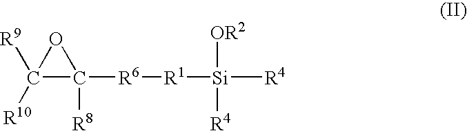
[R6]([R1][Si]([R4])([OR2])[R4])C1([R8])C([R9])([R10])O1
